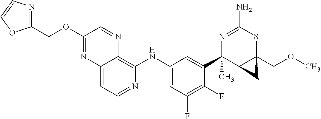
C12=CC=NC(NC3=CC(F)=C(F)C(C4(C)C5C(COC)(SC(N)=N4)C5)=C3)=C1N=CC(OCC1=NC=CO1)=N2
